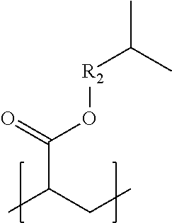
CC(CC)C(O[R2]C(C)C)=O
